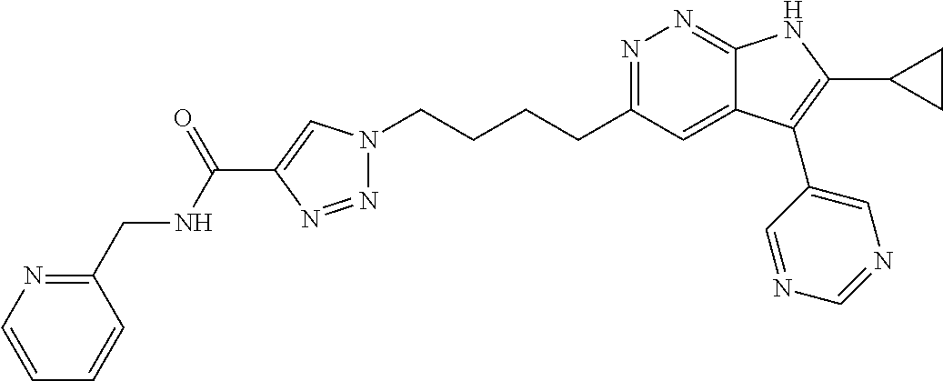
N1=C(CCCCN2N=NC(C(NCC3=NC=CC=C3)=O)=C2)C=C2C(=N1)NC(C1CC1)=C2C1=CN=CN=C1
